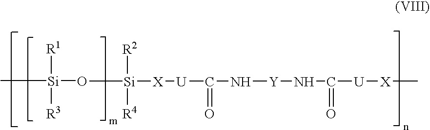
C[Si]([R1])([R3])O[Si]([R2])([R4])[X][U]C(N[Y]NC(=O)[U][X]C)=O
